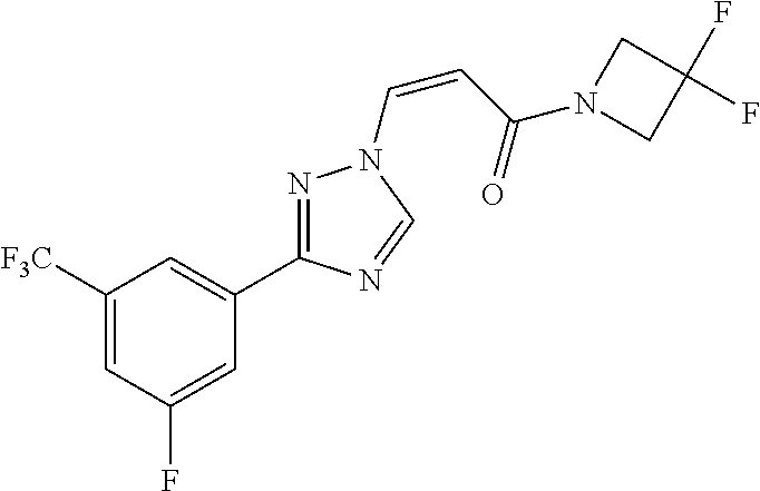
C1([F3C])=CC(F)=CC(C2=NN(C=CC(N3CC(F)(F)C3)=O)C=N2)=C1
